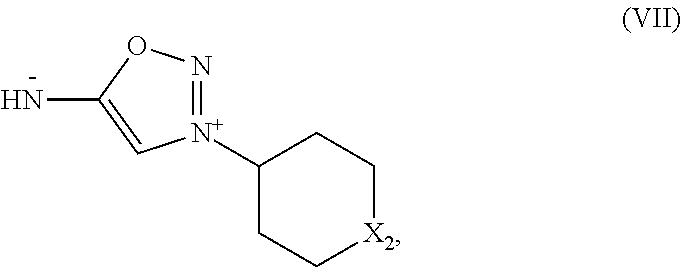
[N+]1(C2CC[X2]CC2)=NOC(N)=C1
